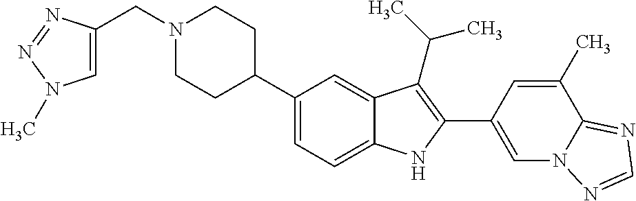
N1(CC2=CN(C)N=N2)CCC(C2=CC=C3C(=C2)C(C(C)C)=C(C2=CN4C(=NC=N4)C(C)=C2)N3)CC1
